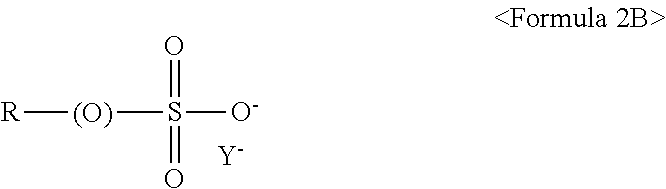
[R][(O)]S([O-])(=O)=O.[Y]
